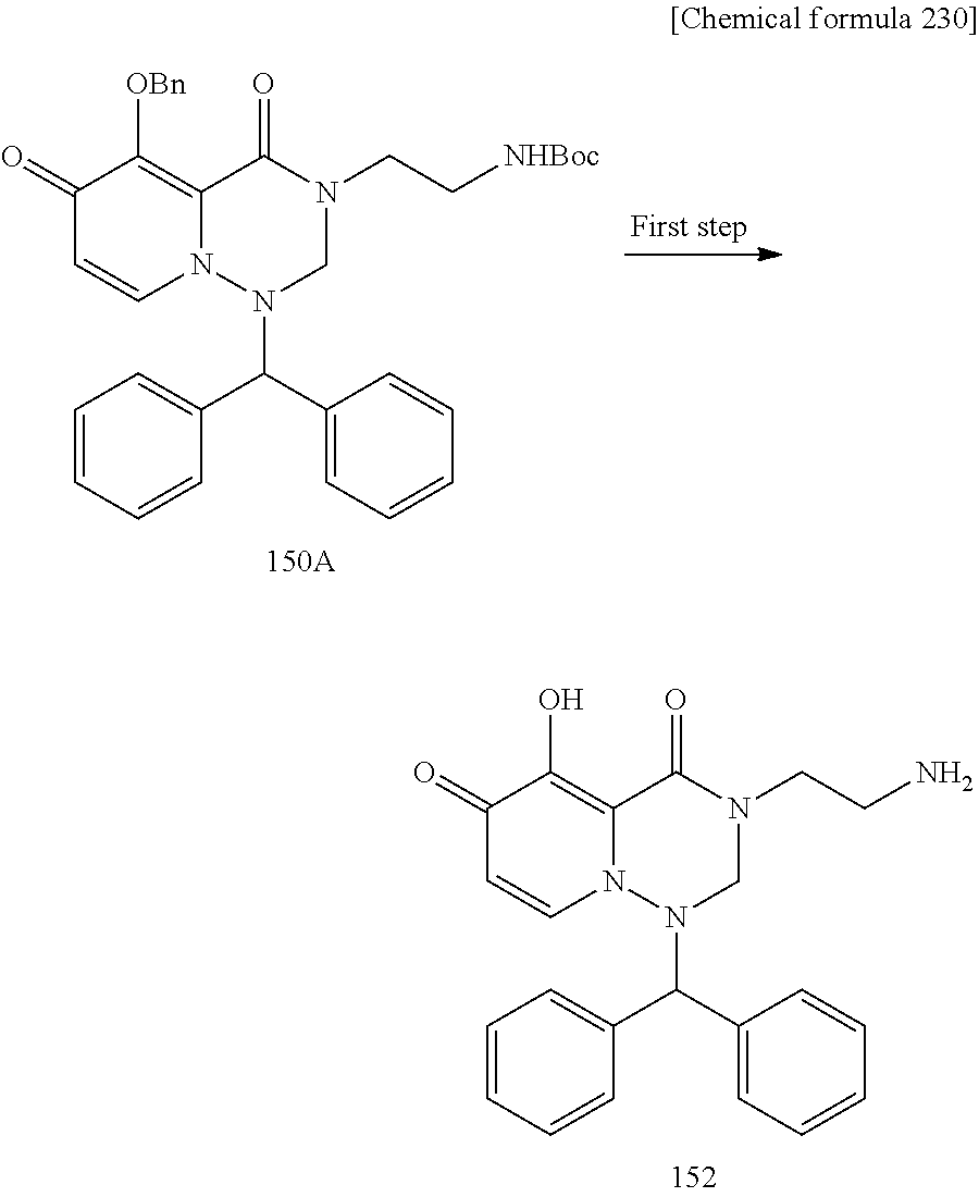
C1(=O)C=CN2C(=C1O)C(=O)N(CCN)CN2C(C1=CC=CC=C1)C1=CC=CC=C1.C1(=O)C=CN2C(=C1[OBn])C(=O)N(CC[NHBoc])CN2C(C1=CC=CC=C1)C1=CC=CC=C1
